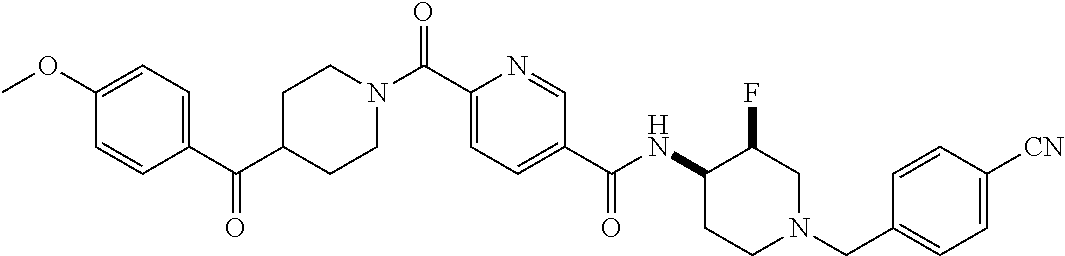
C1CN(C(C2=CC=C(C(=O)NC3C(F)CN(CC4=CC=C([CN])C=C4)CC3)C=N2)=O)CCC1C(C1=CC=C(OC)C=C1)=O
